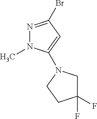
N1=C(Br)C=C(N2CC(F)(F)CC2)N1C
